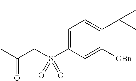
C1=C(S(CC(C)=O)(=O)=O)C=C([OBn])C(C(C)(C)C)=C1
